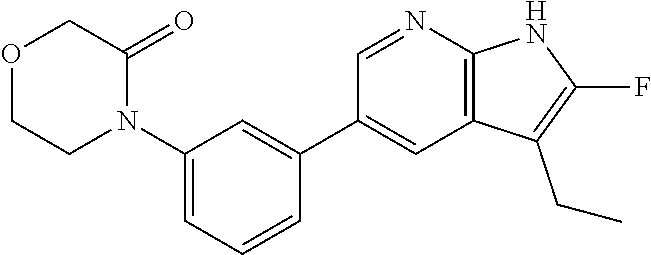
O1CCN(C2=CC=CC(C3=CC4=C(N=C3)NC(F)=C4CC)=C2)C(=O)C1
